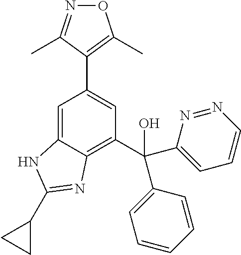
C1=C2C(=C(C(C3=CC=CN=N3)(O)C3=CC=CC=C3)C=C1C1=C(C)ON=C1C)N=C(C1CC1)N2
